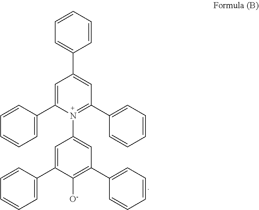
C1=C(C2=CC=CC=C2)C([O-])=C(C2=CC=CC=C2)C=C1N1=C(C2=CC=CC=C2)C=C(C2=CC=CC=C2)C=C1C1=CC=CC=C1
